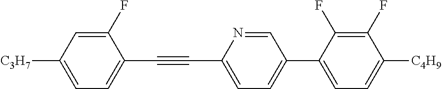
C1(F)=CC([C3H7])=CC=C1C#CC1=CC=C(C2=CC=C([C4H9])C(F)=C2F)C=N1
